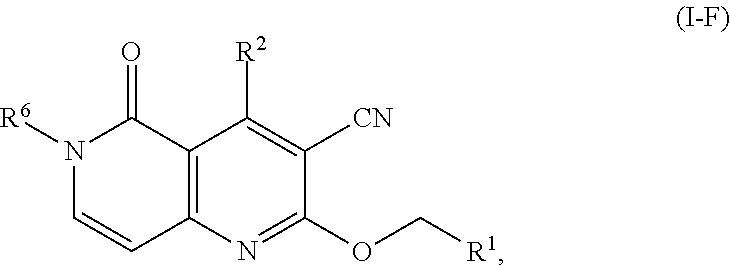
N1([R6])C=CC2=C(C1=O)C([R2])=C([CN])C(OC[R1])=N2
